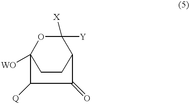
C1CC2C([Y])([X])OC1([WO])C([Q])C2=O
